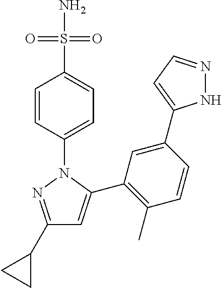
C1(C2CC2)=NN(C2=CC=C(S(N)(=O)=O)C=C2)C(C2=C(C)C=CC(C3=CC=NN3)=C2)=C1
